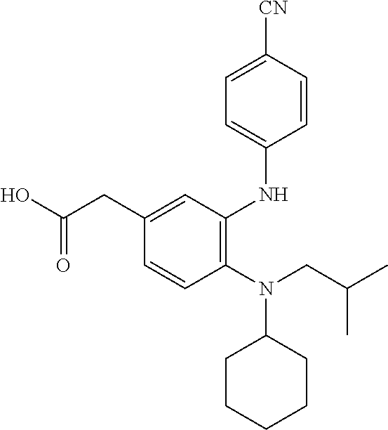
C1=CC(N(CC(C)C)C2CCCCC2)=C(NC2=CC=C([CN])C=C2)C=C1CC(O)=O
